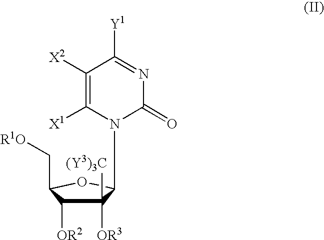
C1([X2])=C([X1])N(C2C([OR3])([(Y3)3C])C([OR2])C(C[R1O])O2)C(=O)N=C1[Y1]
